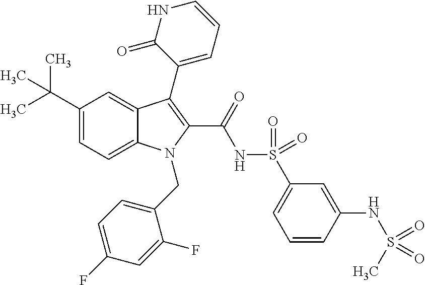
C12=CC=C(C(C)(C)C)C=C1C(C1=CC=CNC1=O)=C(C(=O)NS(C1=CC=CC(NS(=O)(C)=O)=C1)(=O)=O)N2CC1=CC=C(F)C=C1F
